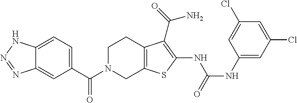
C1(C(N2CC3=C(CC2)C(C(=O)N)=C(NC(NC2=CC(Cl)=CC(Cl)=C2)=O)S3)=O)=CC=C2C(=C1)N=NN2
